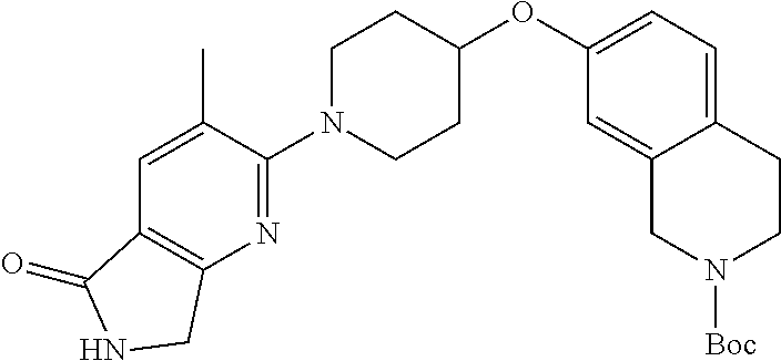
C1(N2CCC(OC3=CC=C4C(=C3)CN([Boc])CC4)CC2)=NC2=C(C=C1C)C(=O)NC2
